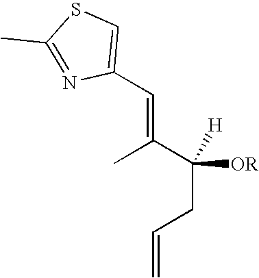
CC(C(CC=C)([OR])[H])=CC1=CSC(C)=N1
